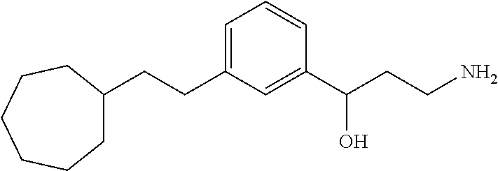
C1=C(CCC2CCCCCC2)C=C(C(CCN)O)C=C1
